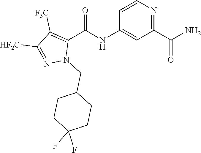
C1=CN=C(C(N)=O)C=C1NC(C1=C([F3C])C([HF2C])=NN1CC1CCC(F)(F)CC1)=O
